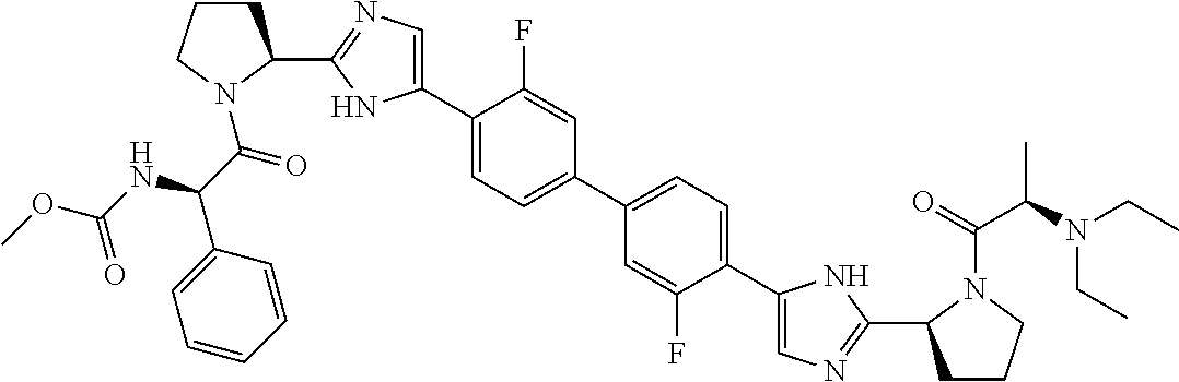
C1(C2CCCN2C(=O)C(NC(OC)=O)C2=CC=CC=C2)=NC=C(C2=CC=C(C3=CC=C(C4=CN=C(C5CCCN5C(C(C)N(CC)CC)=O)N4)C(F)=C3)C=C2F)N1
